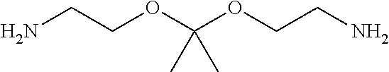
NCCOC(OCCN)(C)C
